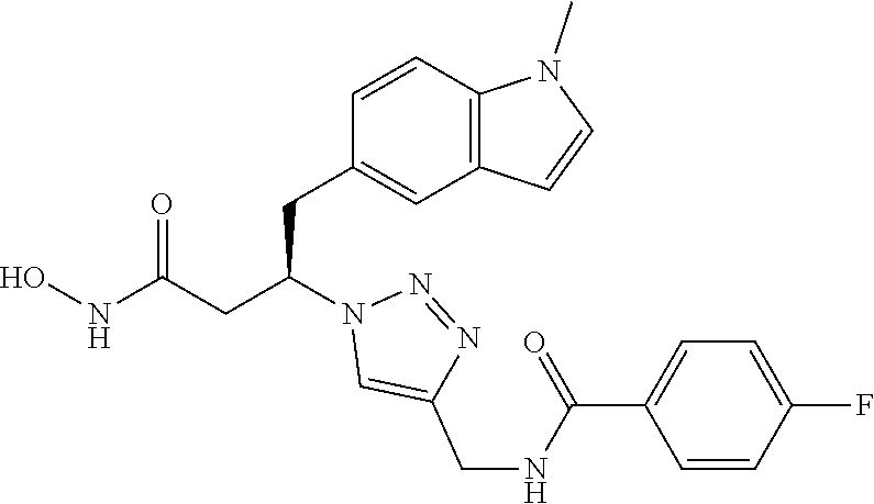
C1(CC(CC(NO)=O)N2C=C(CNC(C3=CC=C(F)C=C3)=O)N=N2)=CC2=C(C=C1)N(C)C=C2
